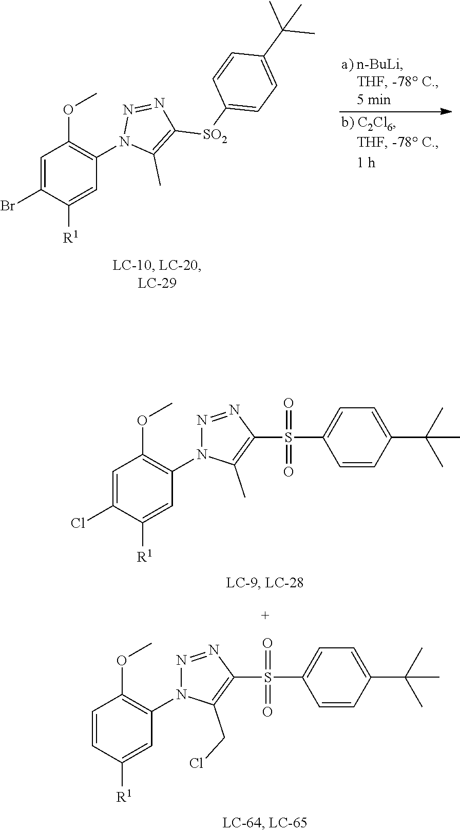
C1=C(Br)C([R1])=CC(N2C(C)=C([SO2]C3=CC=C(C(C)(C)C)C=C3)N=N2)=C1OC.C1=C(Cl)C([R1])=CC(N2N=NC(S(=O)(=O)C3=CC=C(C(C)(C)C)C=C3)=C2C)=C1OC.C1=CC([R1])=CC(N2N=NC(S(=O)(=O)C3=CC=C(C(C)(C)C)C=C3)=C2CCl)=C1OC
